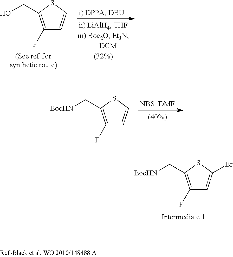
C1(F)=C(C[BocHN])SC(Br)=C1.C1(F)=C(CO)SC=C1.C1(F)=C(C[BocHN])SC=C1
